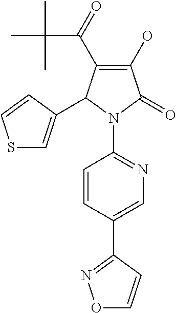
C1(O)=C(C(C(C)(C)C)=O)C(C2=CSC=C2)N(C2=NC=C(C3=NOC=C3)C=C2)C1=O
